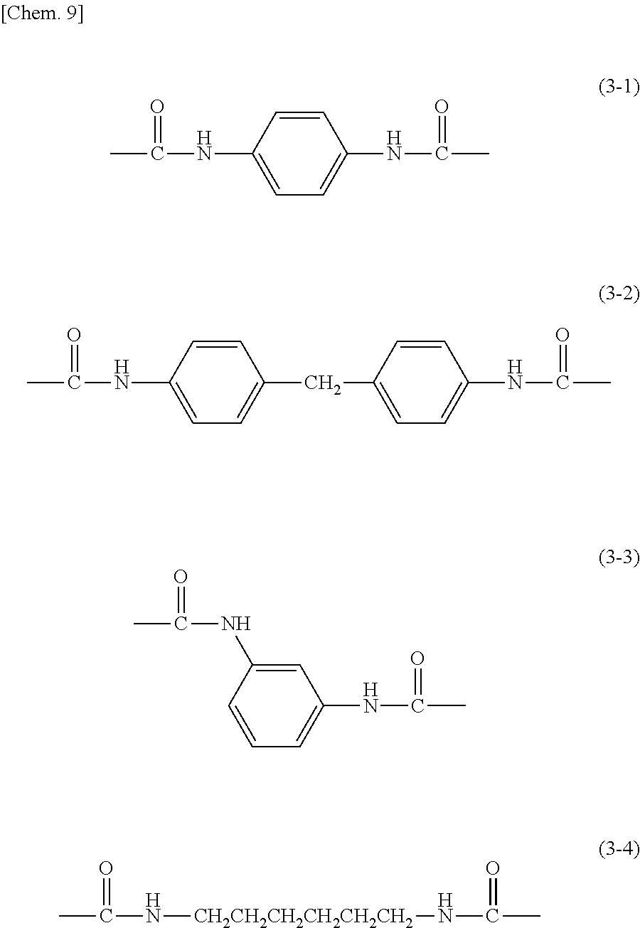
C1=CC(NC(=O)C)=CC=C1NC(=O)C.C1=CC(NC(=O)C)=CC=C1CC1=CC=C(NC(=O)C)C=C1.C1=CC=C(NC(=O)C)C=C1NC(=O)C.[CH2CH2CH2CH2CH2CH2](NC(=O)C)NC(=O)C
